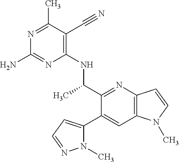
C1(C(C)NC2=C(C#N)C(C)=NC(N)=N2)=NC2=C(C=C1C1=CC=NN1C)N(C)C=C2
